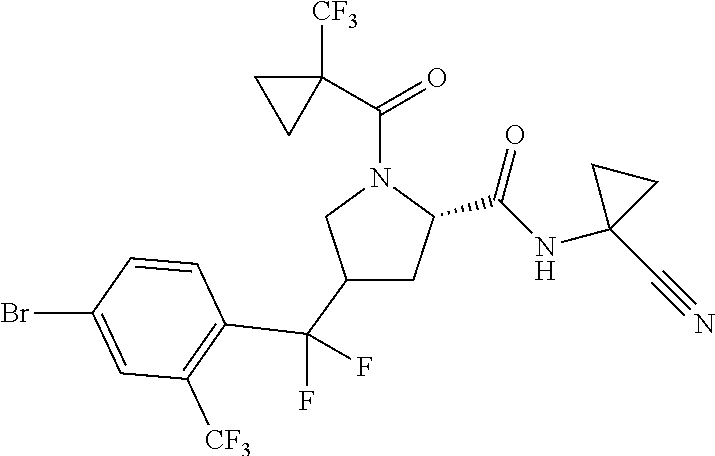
C1(C(C2=C([CF3])C=C(Br)C=C2)(F)F)CC(C(NC2(C#N)CC2)=O)N(C(C2([CF3])CC2)=O)C1
